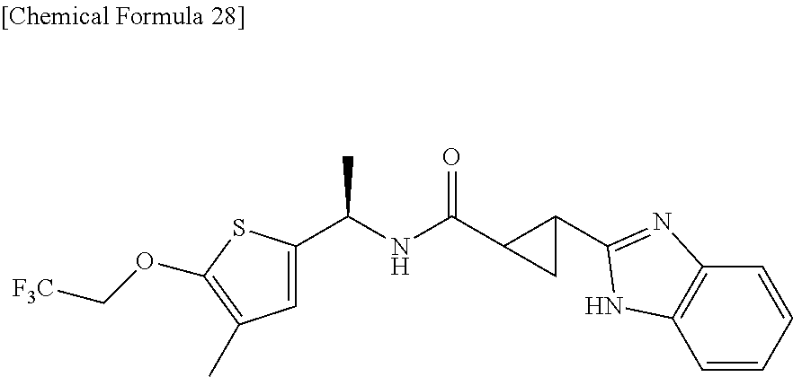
C1=C(C(NC(C2CC2C2=NC3=C(C=CC=C3)N2)=O)C)SC(OC[F3C])=C1C
